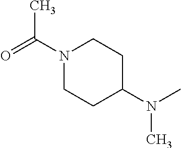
C1N(C(=O)C)CCC(N(C)C)C1
